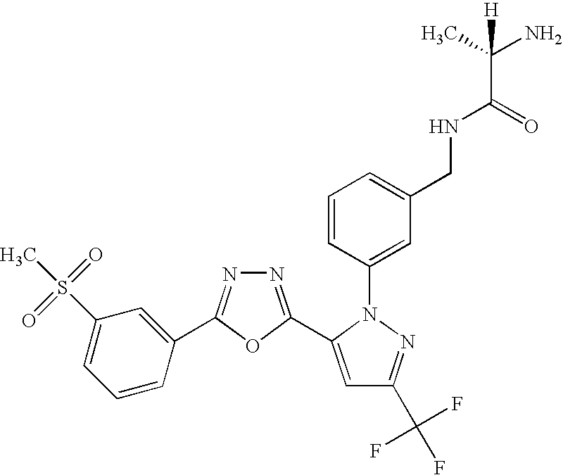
N1=C(C2=CC(C(F)(F)F)=NN2C2=CC(CNC(C(C)(N)[H])=O)=CC=C2)OC(C2=CC(S(C)(=O)=O)=CC=C2)=N1
